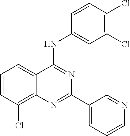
C1=CC(Cl)=C2C(=C1)C(NC1=CC(Cl)=C(Cl)C=C1)=NC(C1=CC=CN=C1)=N2
